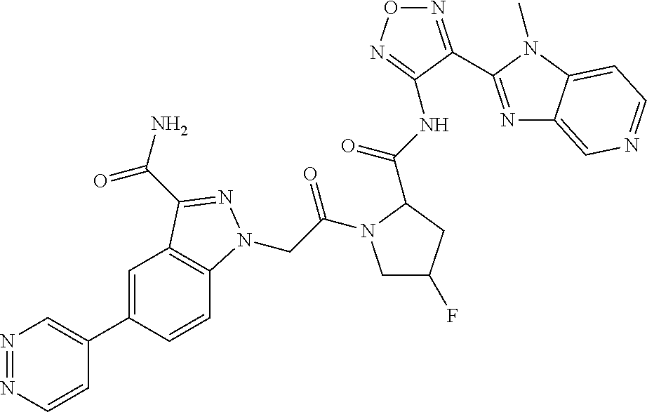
N1=NC=CC(C2=CC3=C(C=C2)N(CC(=O)N2CC(F)CC2C(=O)NC2=NON=C2C2=NC4=CN=CC=C4N2C)N=C3C(N)=O)=C1
